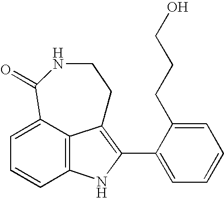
C12=C3C(=CC=C1)C(=O)NCCC3=C(C1=CC=CC=C1CCCO)N2
